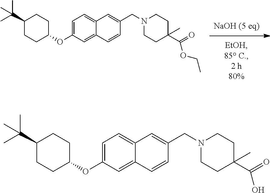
C1=C(OC2CCC(C(C)(C)C)CC2)C=C2C(=C1)C=C(CN1CCC(C(=O)OCC)(C)CC1)C=C2.C1=C(OC2CCC(C(C)(C)C)CC2)C=C2C(=C1)C=C(CN1CCC(C(=O)O)(C)CC1)C=C2
